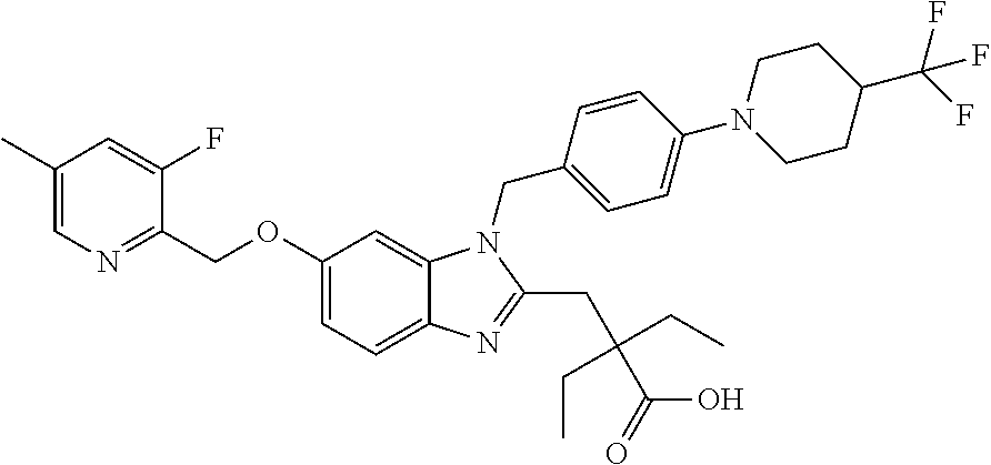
C1(COC2=CC=C3C(=C2)N(CC2=CC=C(N4CCC(C(F)(F)F)CC4)C=C2)C(CC(C(=O)O)(CC)CC)=N3)=NC=C(C)C=C1F
